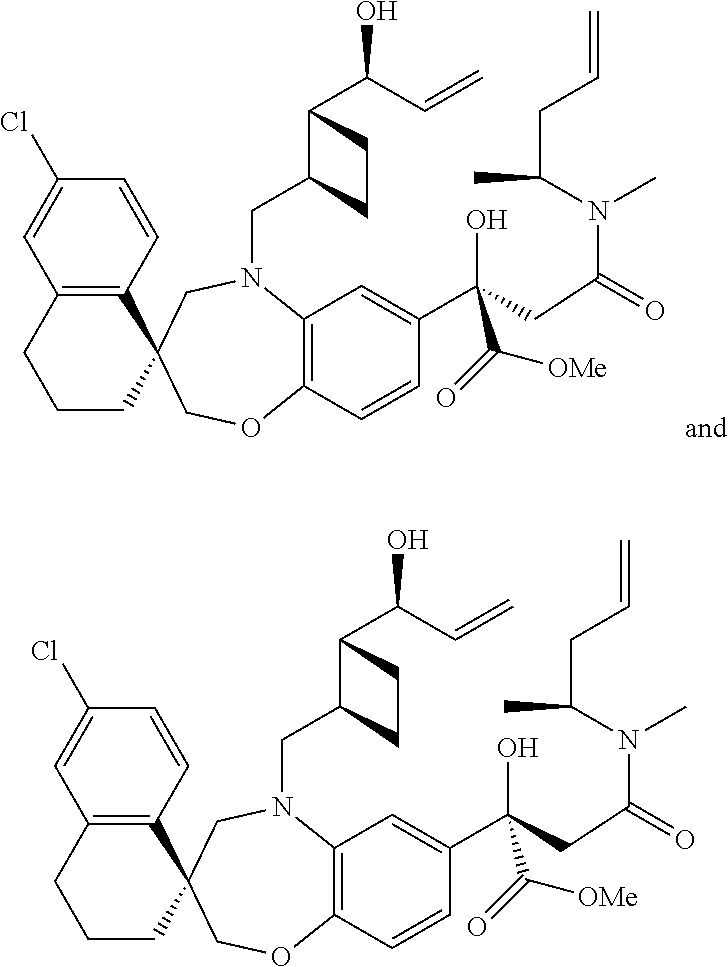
C12=C(C=CC(Cl)=C1)C1(CCC2)CN(CC2C(C(C=C)O)CC2)C2=C(C=CC(C(CC(N(C(CC=C)C)C)=O)(O)C(=O)[OMe])=C2)OC1.C12=C(C=CC(Cl)=C1)C1(CCC2)CN(CC2C(C(C=C)O)CC2)C2=C(C=CC(C(CC(N(C(CC=C)C)C)=O)(O)C(=O)[OMe])=C2)OC1
